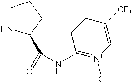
C1NC(C(=O)NC2=[N+]([O-])C=C([CF3])C=C2)CC1
